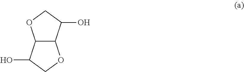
C12C(C(O)CO1)OCC2O
